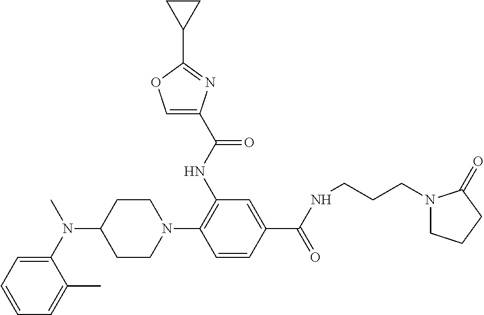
N(C1CCN(C2=C(NC(=O)C3=COC(C4CC4)=N3)C=C(C(=O)NCCCN3CCCC3=O)C=C2)CC1)(C1=CC=CC=C1C)C
